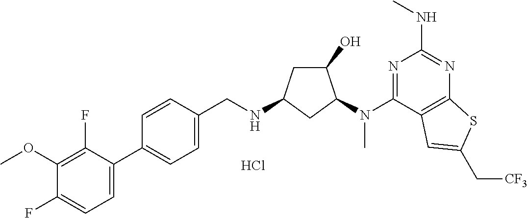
C1(C2=CC=C(CNC3CC(O)C(N(C4=NC(NC)=NC5=C4C=C(C[CF3])S5)C)C3)C=C2)=CC=C(F)C(OC)=C1F.Cl
